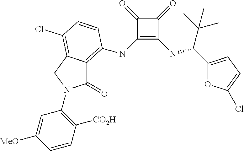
C1(NC2=C3C(=O)N(C4=C([CO2H])C=CC([MeO])=C4)CC3=C(Cl)C=C2)=C(NC(C(C)(C)C)C2=CC=C(Cl)O2)C(=O)C1=O
